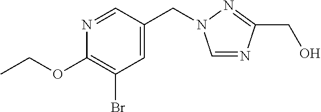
C1=C(CN2C=NC(CO)=N2)C=NC(OCC)=C1Br
